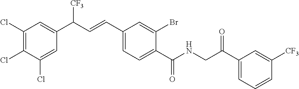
C1(Cl)=CC(C(C=CC2=CC=C(C(NCC(C3=CC=CC([CF3])=C3)=O)=O)C(Br)=C2)[CF3])=CC(Cl)=C1Cl
